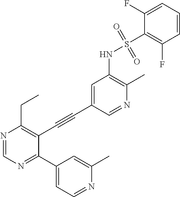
N1=CC(C#CC2=C(CC)N=CN=C2C2=CC=NC(C)=C2)=CC(NS(=O)(C2=C(F)C=CC=C2F)=O)=C1C
